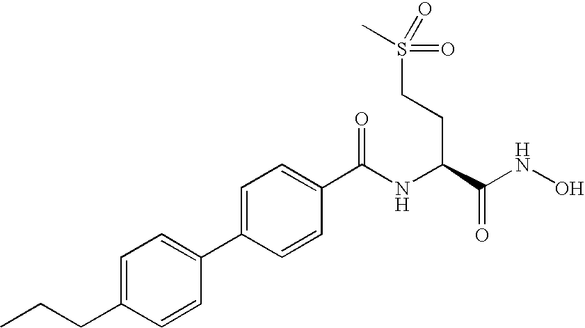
C1(CCC)=CC=C(C2=CC=C(C(NC(C(NO)=O)CCS(C)(=O)=O)=O)C=C2)C=C1
